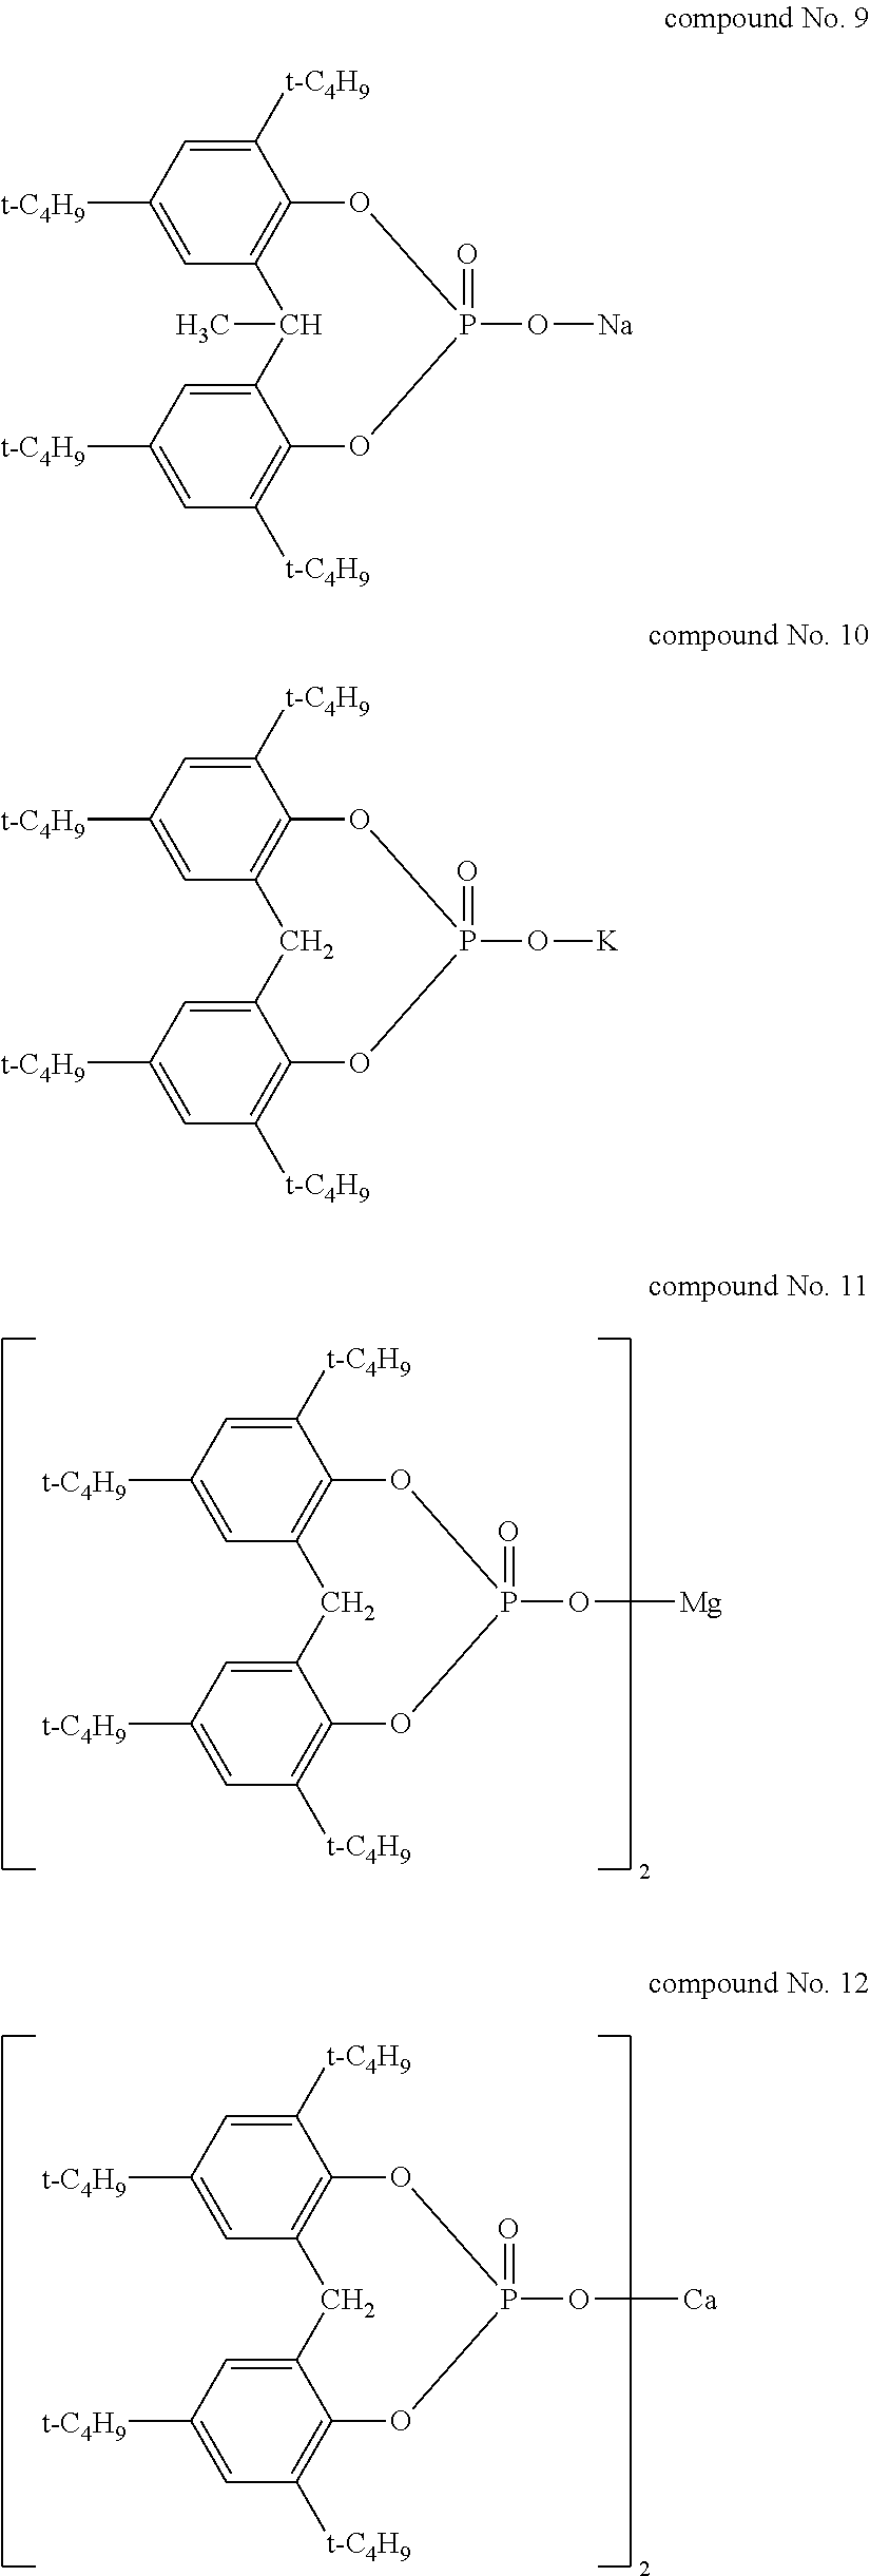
C1([t-C4H9])=CC([t-C4H9])=CC2=C1OP(=O)(O[Mg])OC1=C([t-C4H9])C=C([t-C4H9])C=C1C2.C1([t-C4H9])=CC([t-C4H9])=CC2=C1OP(=O)(O[Ca])OC1=C([t-C4H9])C=C([t-C4H9])C=C1C2.C1([t-C4H9])=CC([t-C4H9])=CC2=C1OP(=O)(O[Na])OC1=C([t-C4H9])C=C([t-C4H9])C=C1C2C.C1([t-C4H9])=CC([t-C4H9])=CC2=C1OP(=O)(O[K])OC1=C([t-C4H9])C=C([t-C4H9])C=C1C2
